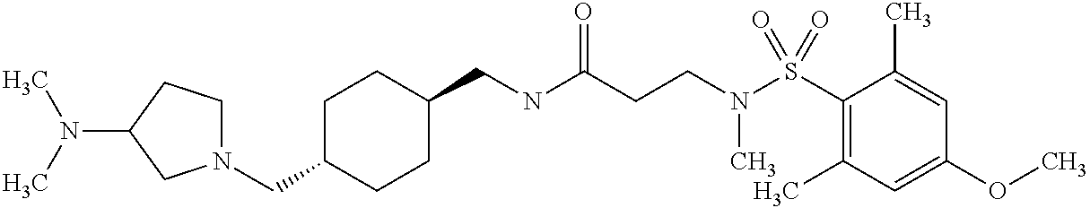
C1(CNC(CCN(S(C2=C(C)C=C(OC)C=C2C)(=O)=O)C)=O)CCC(CN2CCC(N(C)C)C2)CC1
